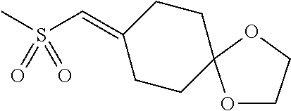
O1CCOC12CCC(=CS(C)(=O)=O)CC2
